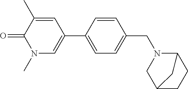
O=C1C(C)=CC(C2=CC=C(CN3CC4CCC3C4)C=C2)=CN1C
